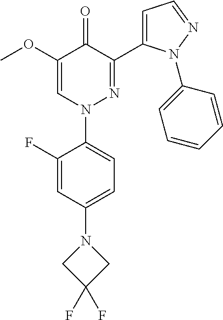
C1(F)=CC(N2CC(F)(F)C2)=CC=C1N1N=C(C2=CC=NN2C2=CC=CC=C2)C(=O)C(OC)=C1
